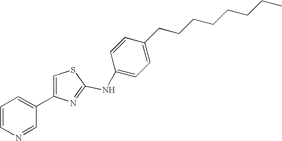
N(C1=NC(C2=CC=CN=C2)=CS1)C1=CC=C(CCCCCCCC)C=C1
